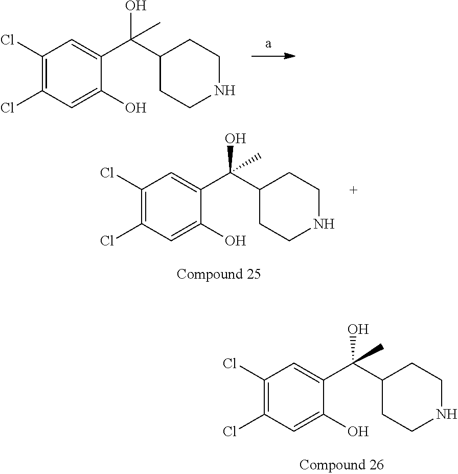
C1(Cl)=C(Cl)C=C(O)C(C(C2CCNCC2)(O)C)=C1.C1(Cl)=C(Cl)C=C(O)C(C(C2CCNCC2)(O)C)=C1.C1(Cl)=C(Cl)C=C(O)C(C(C2CCNCC2)(O)C)=C1
